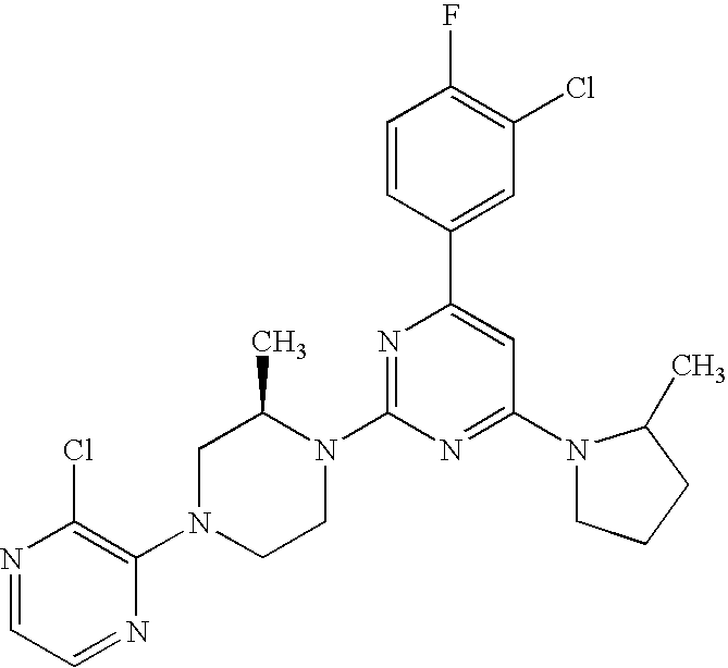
N1=CC=NC(N2CCN(C3=NC(C4=CC(Cl)=C(F)C=C4)=CC(N4CCCC4C)=N3)C(C)C2)=C1Cl
